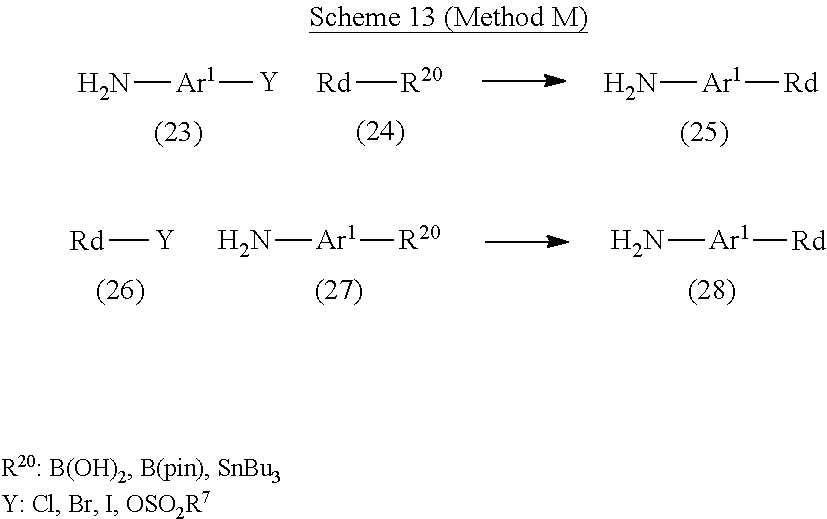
N[Ar1][Y].[Rd][R20].N[Ar1][Rd].[Rd][Y].N[Ar1][R20].N[Ar1][Rd]
